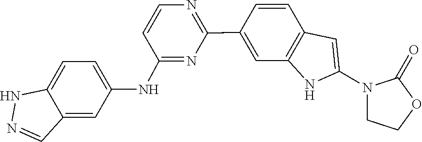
N1(C2=CC3=C(N2)C=C(C2=NC=CC(NC4=CC=C5NN=CC5=C4)=N2)C=C3)CCOC1=O
